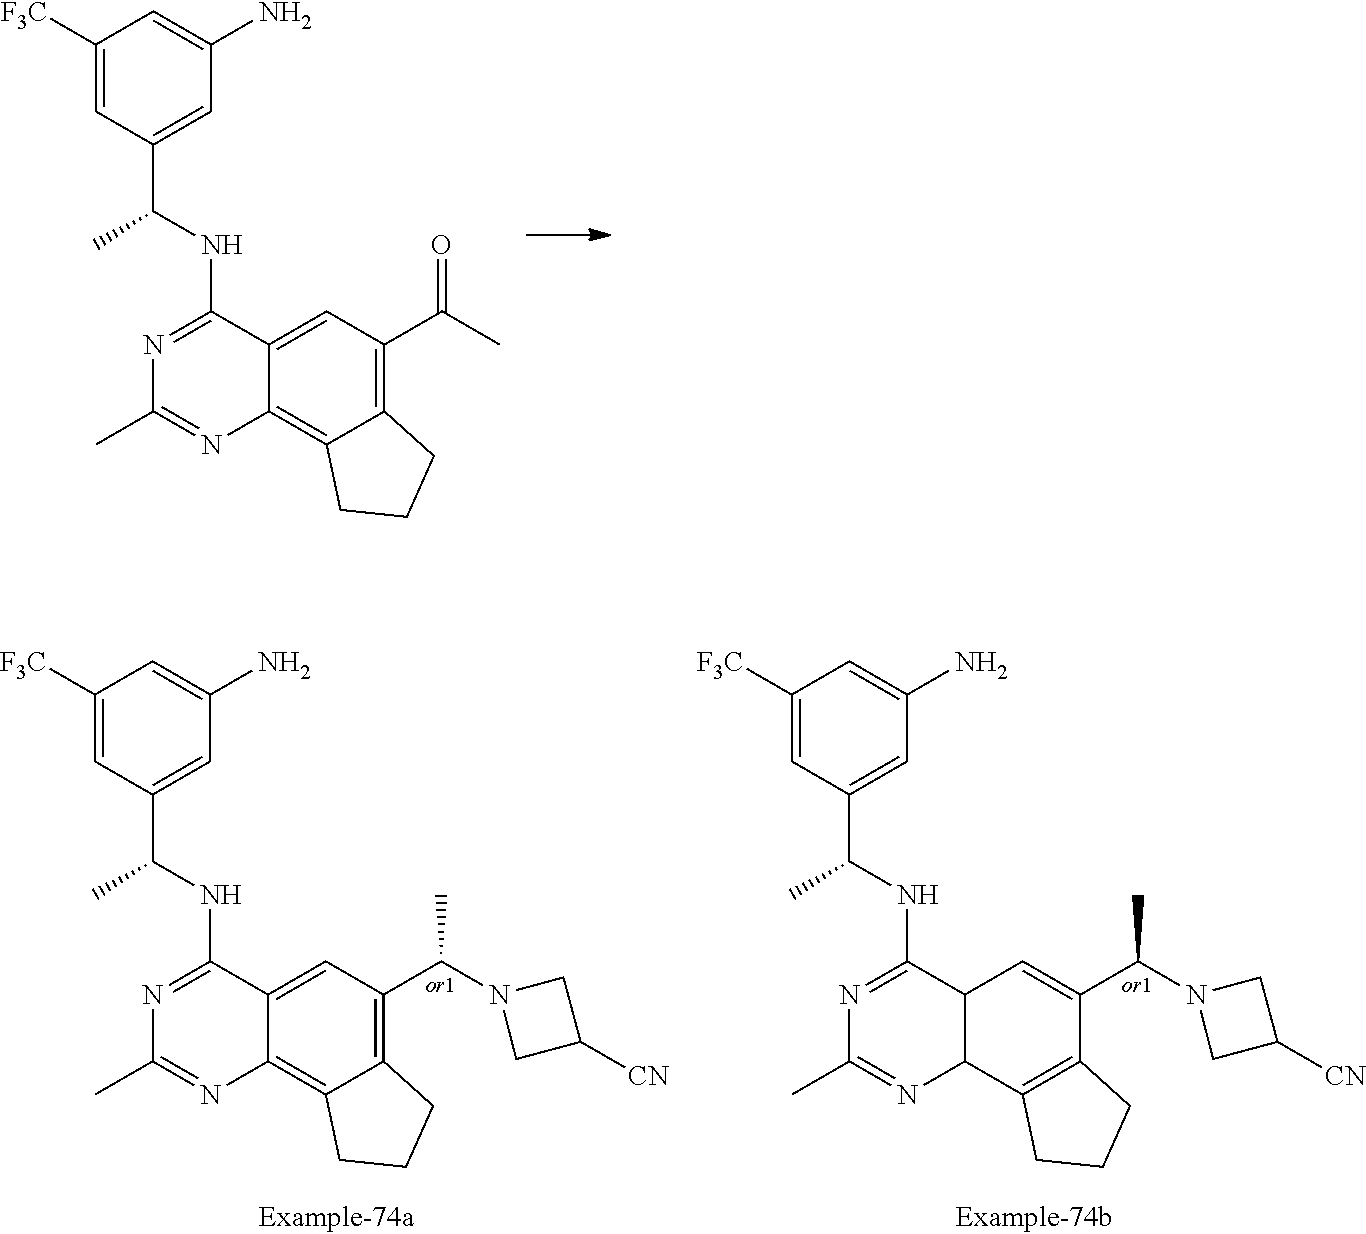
C1([F3C])=CC(C(C)NC2=NC(C)=NC3=C4C(=C(C(N5CC([CN])C5)C)C=C32)CCC4)=CC(N)=C1.C1([F3C])=CC(C(C)NC2=NC(C)=NC3C2C=C(C(N2CC([CN])C2)C)C2=C3CCC2)=CC(N)=C1.C1([F3C])=CC(C(C)NC2=NC(C)=NC3=C4C(=C(C(C)=O)C=C32)CCC4)=CC(N)=C1
